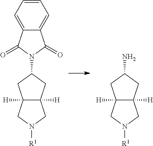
C12([H])C([H])(CN([R1])C1)CC(N1C(=O)C3=CC=CC=C3C1=O)C2.C12([H])C([H])(CN([R1])C1)CC(N)C2
